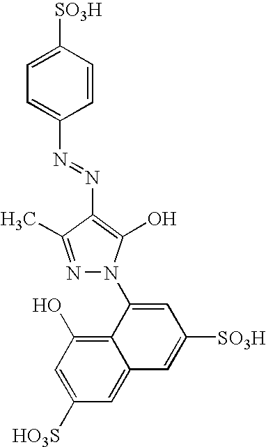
C1=C([HO3S])C=C2C(=C1O)C(N1N=C(C)C(N=NC3=CC=C([SO3H])C=C3)=C1O)=CC([SO3H])=C2
